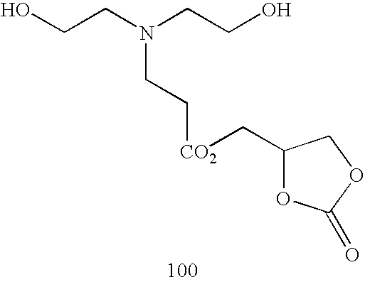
C(CN(CCO)CC[CO2]CC1OC(=O)OC1)O
